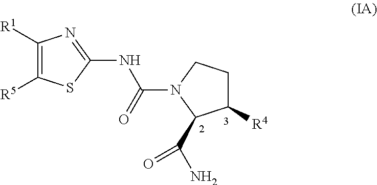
C1([R1])=C([R5])SC(NC(=O)N2CCC([R4])C2C(N)=O)=N1
